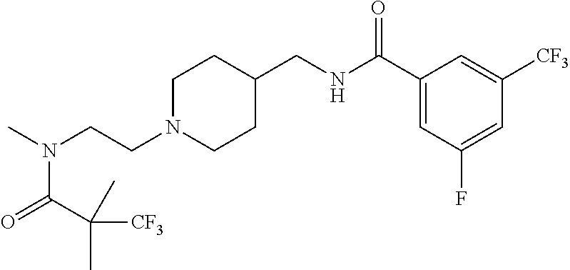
N(CCN1CCC(CNC(C2=CC(F)=CC([CF3])=C2)=O)CC1)(C)C(=O)C(C)([CF3])C
